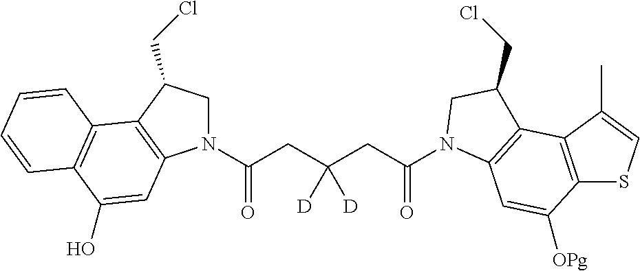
N1(C(CC(CC(=O)N2C3=C(C4=C(SC=C4C)C([OPg])=C3)C(CCl)C2)([D])[D])=O)CC(CCl)C2=C1C=C(O)C1=C2C=CC=C1
